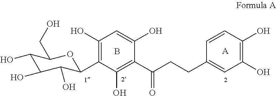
C1(O)C(O)C(O)C(C2=C(O)C=C(O)C(C(CCC3=CC(O)=C(O)C=C3)=O)=C2O)OC1CO.B.[A]
